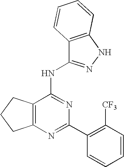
C12=C(N=C(C3=C([CF3])C=CC=C3)N=C1NC1=NNC3=C1C=CC=C3)CCC2
